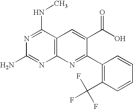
N1=C(NC)C2=C(N=C1N)N=C(C1=C(C(F)(F)F)C=CC=C1)C(C(O)=O)=C2
